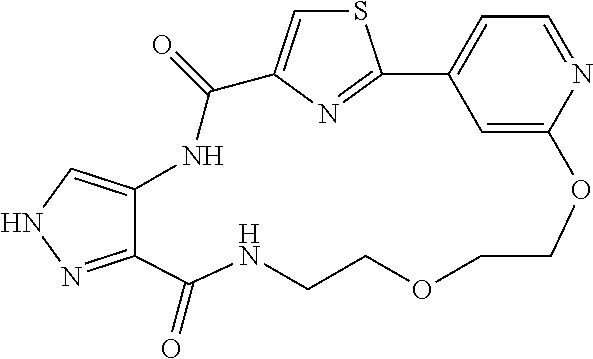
C12=NNC=C1NC(=O)C1=CSC(=N1)C1=CC=NC(=C1)OCCOCCNC2=O
